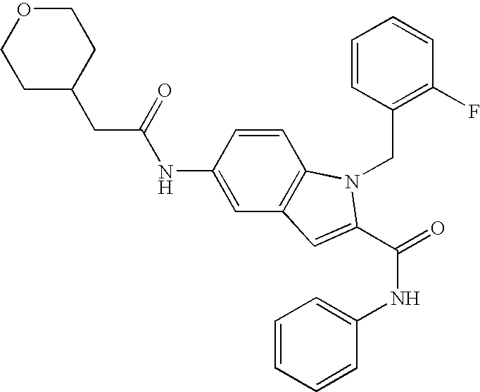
C1CC(CC(NC2=CC3=C(C=C2)N(CC2=C(F)C=CC=C2)C(C(NC2=CC=CC=C2)=O)=C3)=O)CCO1
